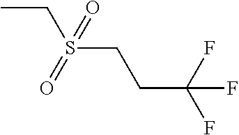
CCS(CCC(F)(F)F)(=O)=O
